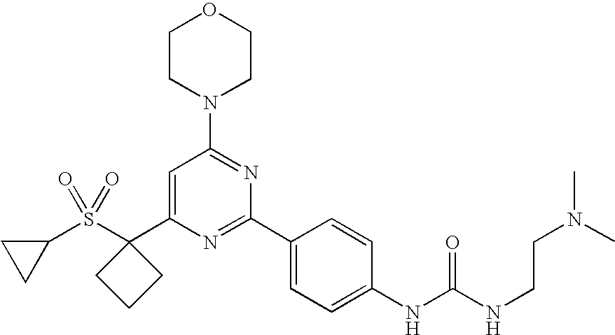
C1(C2(S(C3CC3)(=O)=O)CCC2)=CC(N2CCOCC2)=NC(C2=CC=C(NC(=O)NCCN(C)C)C=C2)=N1
